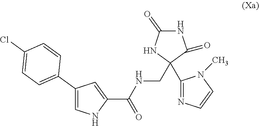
C1(C2=NC=CN2C)(CNC(C2=CC(C3=CC=C(Cl)C=C3)=CN2)=O)C(=O)NC(=O)N1
